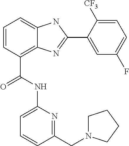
C1=CC(C(NC2=CC=CC(CN3CCCC3)=N2)=O)=C2C(=C1)NC(C1=CC(F)=CC=C1[CF3])=N2
